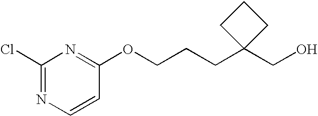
C1(Cl)=NC=CC(OCCCC2(CO)CCC2)=N1
